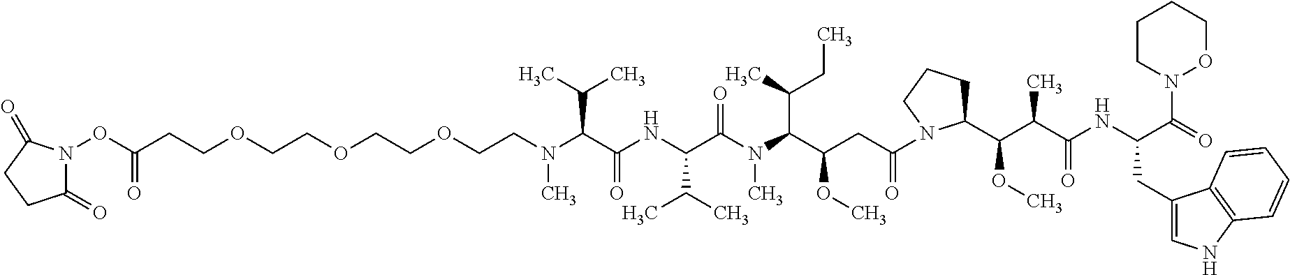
C(OCCOCCN(C(C(NC(C(N(C(C(CC(=O)N1C(C(C(C(NC(C(=O)N2OCCCC2)CC2=CNC3=C2C=CC=C3)=O)C)OC)CCC1)OC)C(C)CC)C)=O)C(C)C)=O)C(C)C)C)COCCC(ON1C(=O)CCC1=O)=O
